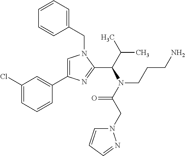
C1=C(C2=CC(Cl)=CC=C2)N=C(C(C(C)C)N(C(CN2C=CC=N2)=O)CCCN)N1CC1=CC=CC=C1
